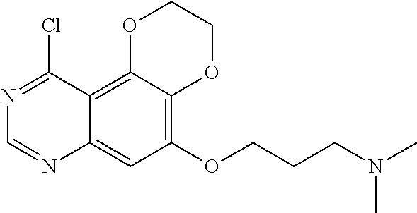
C12=CC(OCCCN(C)C)=C3C(=C1C(Cl)=NC=N2)OCCO3
